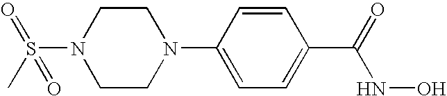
C1=CC(N2CCN(S(C)(=O)=O)CC2)=CC=C1C(=O)NO
